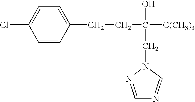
C1=CC(CCC([C(CH3)3])(O)CN2C=NC=N2)=CC=C1Cl
